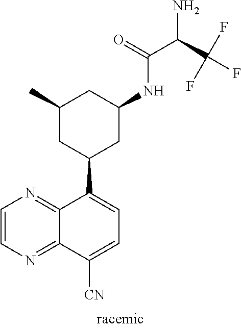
C1=CN=C2C(=N1)C(C1CC(NC(C(N)C(F)(F)F)=O)CC(C)C1)=CC=C2[CN]
